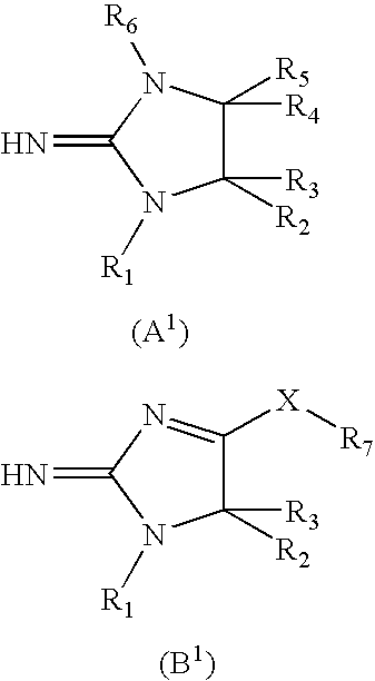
C1([R2])([R3])C([R5])([R4])N([R6])C(=N)N1[R1].C1([R3])([R2])C([X][R7])=NC(=N)N1[R1]
